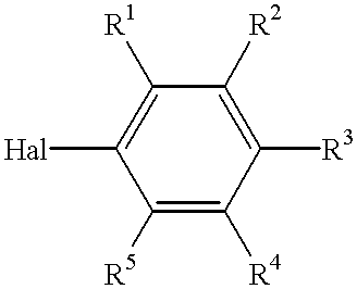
C1([Hal])=C([R1])C([R2])=C([R3])C([R4])=C1[R5]
